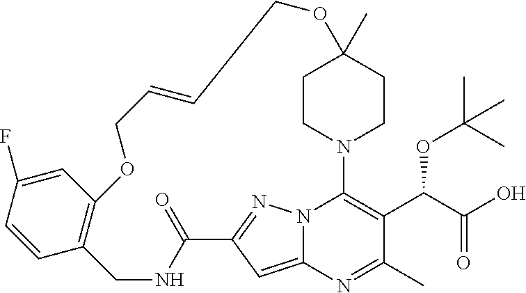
C1CN2CCC1(C)OCC=CCOC1=C(CNC(=O)C3=NN4C2=C(C(C(=O)O)OC(C)(C)C)C(C)=NC4=C3)C=CC(F)=C1
